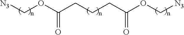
[N3]COC(CCCC(OC[N3])=O)=O
